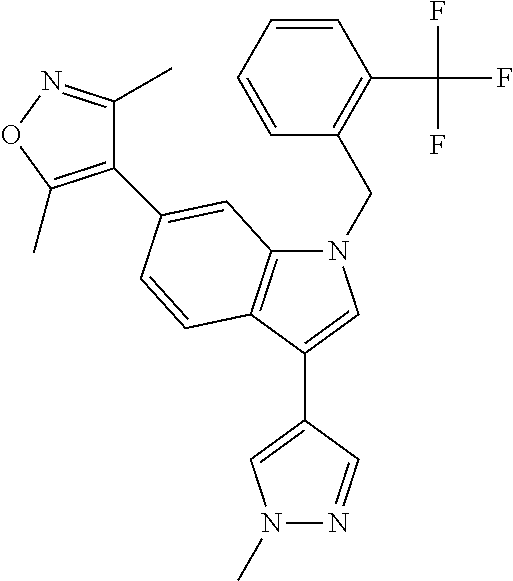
N1(CC2=C(C(F)(F)F)C=CC=C2)C2=C(C(C3=CN(C)N=C3)=C1)C=CC(C1=C(C)ON=C1C)=C2
